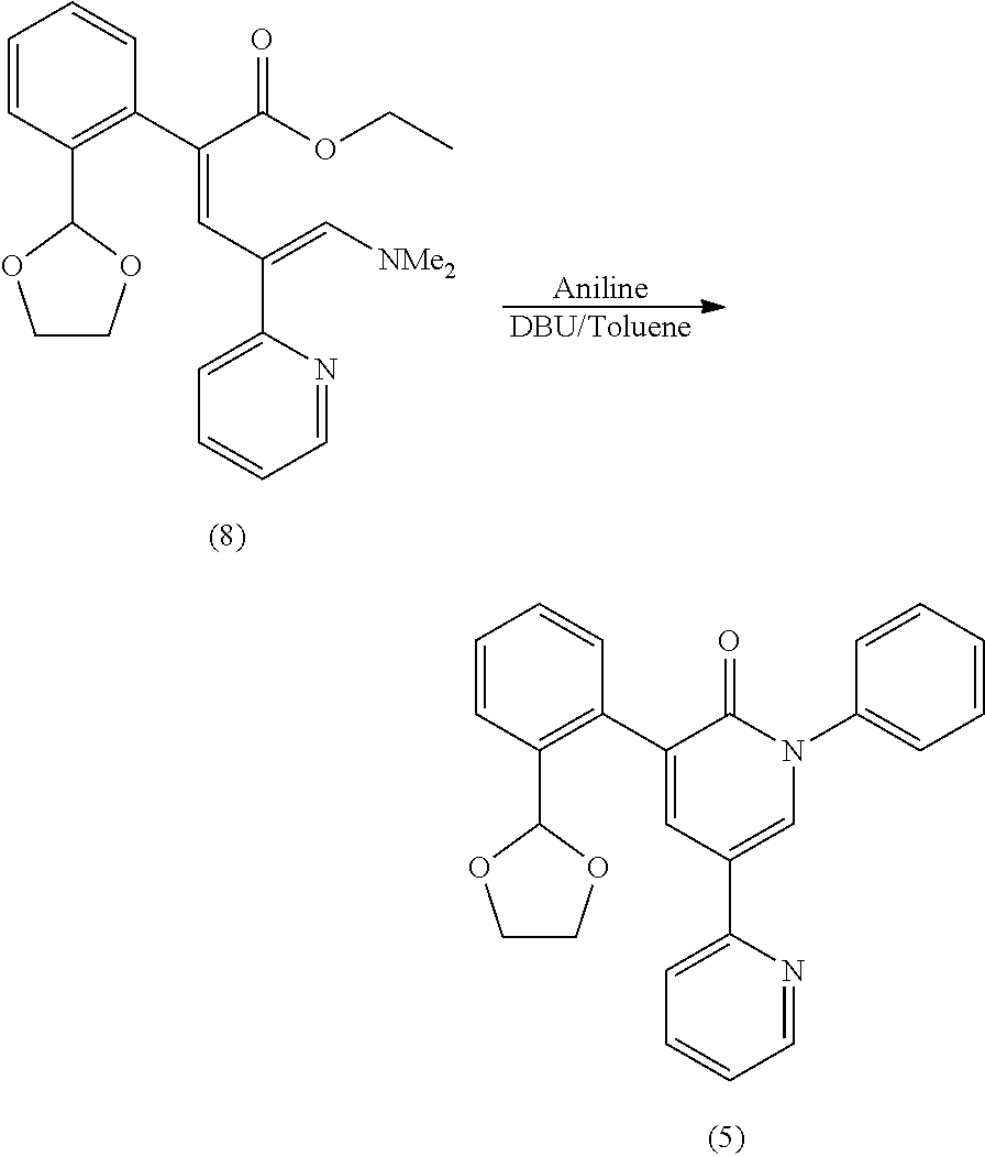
C1=CC(C2OCCO2)=C(C2=CC(C3=CC=CC=N3)=CN(C3=CC=CC=C3)C2=O)C=C1.[Aniline].C1=CC(C2OCCO2)=C(C(C(OCC)=O)=CC(C2=CC=CC=N2)=C[NMe2])C=C1.[DBU/Toluene]
